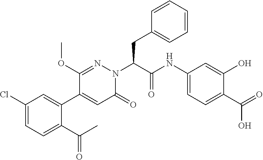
C1(Cl)=CC=C(C(C)=O)C(C2=CC(=O)N(C(C(NC3=CC=C(C(=O)O)C(O)=C3)=O)CC3=CC=CC=C3)N=C2OC)=C1
